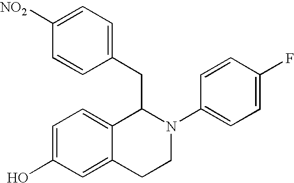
C1=C([NO2])C=CC(CC2C3=CC=C(O)C=C3CCN2C2=CC=C(F)C=C2)=C1
